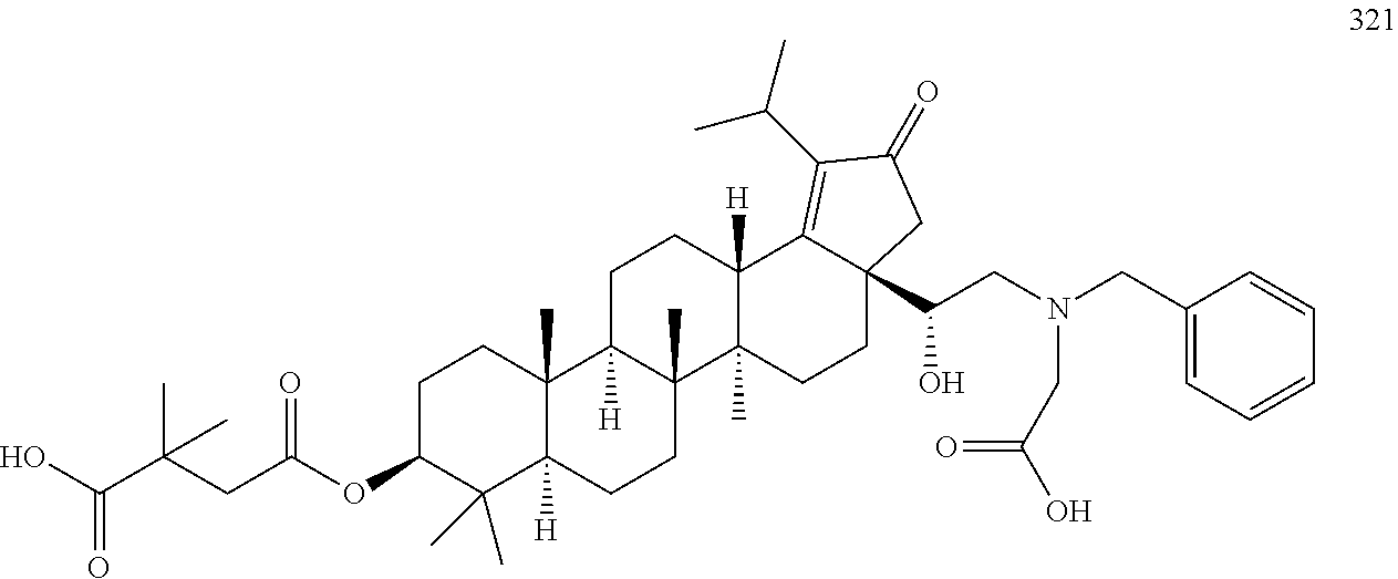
C1C(OC(CC(C(O)=O)(C)C)=O)C(C)(C)C2([H])C(C)(C1)C1([H])C(C)(CC2)C2(C)C([H])(CC1)C1=C(C(C)C)C(=O)CC1(C(CN(CC(O)=O)CC1=CC=CC=C1)O)CC2
